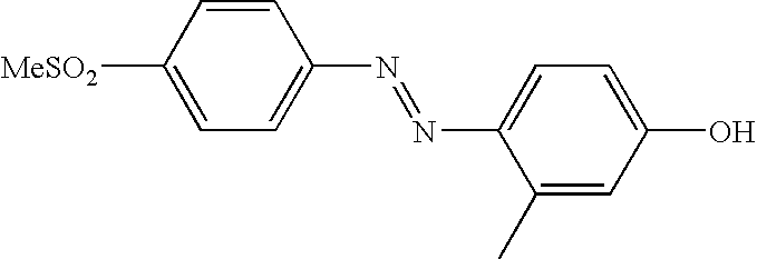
[MeSO2]C1=CC=C(N=NC2=CC=C(O)C=C2C)C=C1
